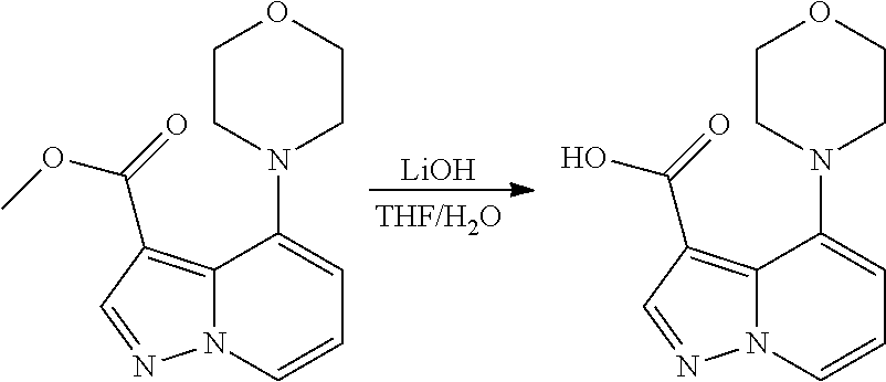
[LiOH].C12=C(C(=O)OC)C=NN1C=CC=C2N1CCOCC1.C12=C(C(=O)O)C=NN1C=CC=C2N1CCOCC1
